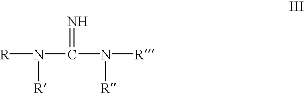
[R]N(C(N([R])[R])=N)[R]
